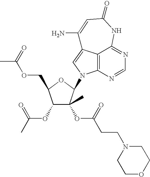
C12=C3N=CN=C1NC(=O)C=C(N)C2=CN3C1C(OC(CCN2CCOCC2)=O)(C)C(OC(C)=O)C(COC(C)=O)O1
